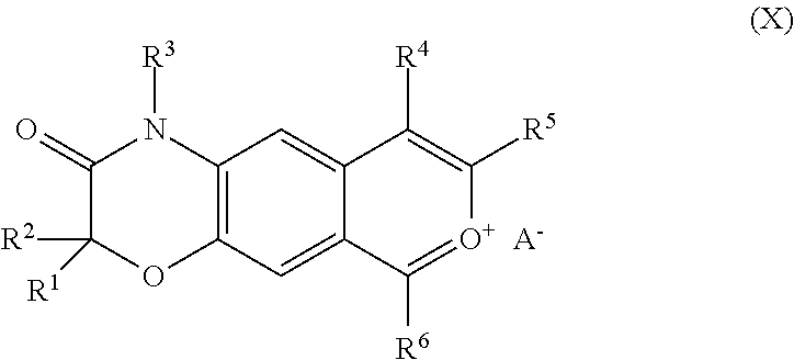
C12=C(C=C3C(=C1)C([R4])=C([R5])[O+]=C3[R6])OC([R2])([R1])C(=O)N2[R3].[A-]
